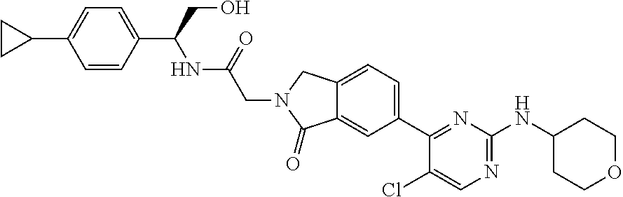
C1(Cl)=CN=C(NC2CCOCC2)N=C1C1=CC=C2C(=C1)C(=O)N(CC(=O)NC(C1=CC=C(C3CC3)C=C1)CO)C2
